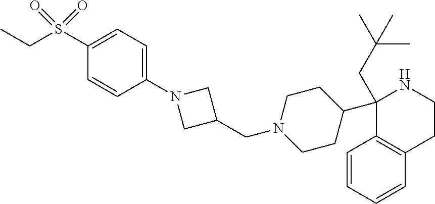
C1=CC=CC2=C1C(C1CCN(CC3CN(C4=CC=C(S(CC)(=O)=O)C=C4)C3)CC1)(CC(C)(C)C)NCC2
